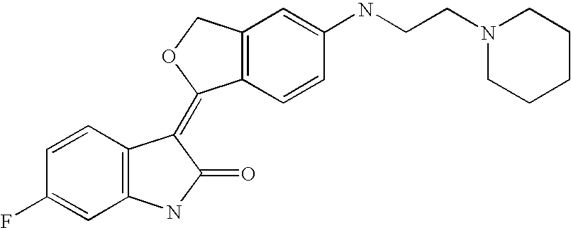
C12=C(C=C(NCCN3CCCCC3)C=C1)COC2=C1C2=C(C=C(F)C=C2)NC1=O
